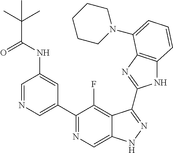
C1=NC=C(C2=NC=C3C(=C2F)C(C2=NC4=C(N2)C=CC=C4N2CCCCC2)=NN3)C=C1NC(C(C)(C)C)=O
